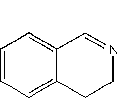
C1=CC=C2C(=C1)C(C)=NCC2
